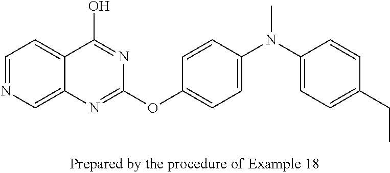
C1=NC=C2C(=C1)C(O)=NC(OC1=CC=C(N(C3=CC=C(CC)C=C3)C)C=C1)=N2
